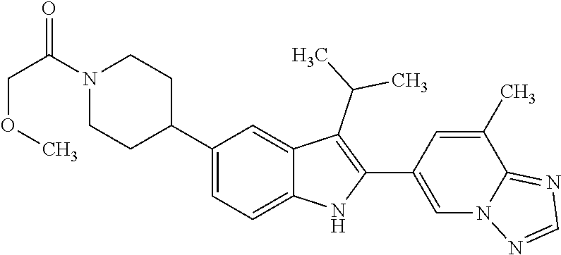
C1N(C(=O)COC)CCC(C2=CC=C3C(=C2)C(C(C)C)=C(C2=CN4C(=NC=N4)C(C)=C2)N3)C1
